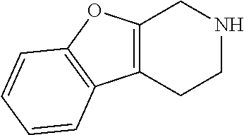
C12=C(CCNC1)C1=C(O2)C=CC=C1
